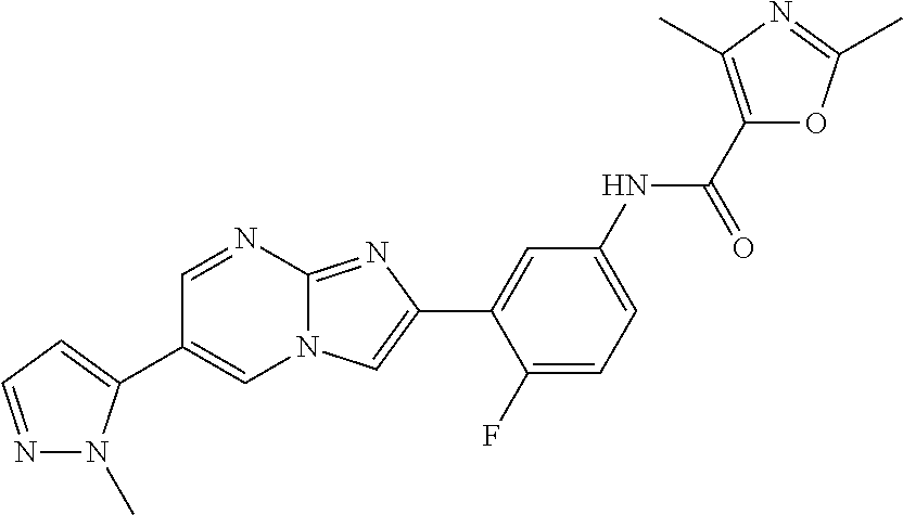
C1=NC2=NC(C3=CC(NC(C4=C(C)N=C(C)O4)=O)=CC=C3F)=CN2C=C1C1=CC=NN1C
